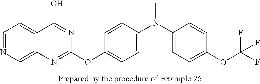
C1(OC2=CC=C(N(C3=CC=C(OC(F)(F)F)C=C3)C)C=C2)=NC2=CN=CC=C2C(O)=N1
